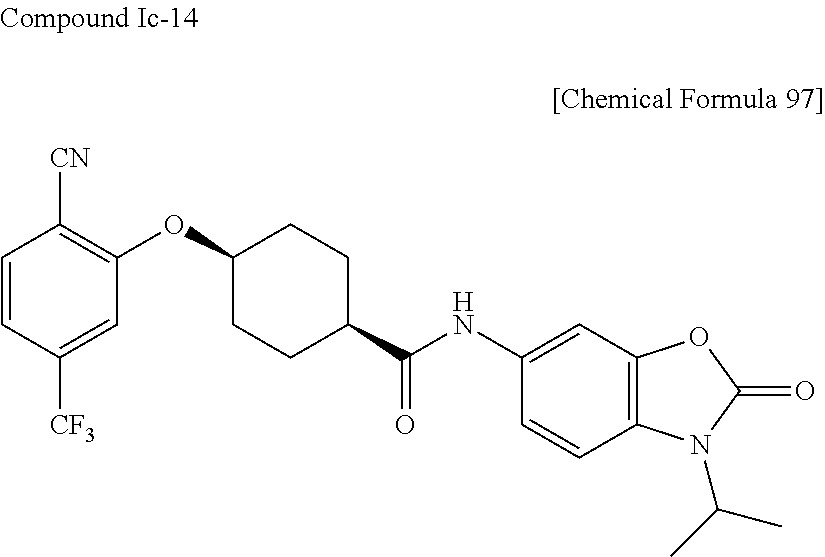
C1=CC([CF3])=CC(OC2CCC(C(NC3=CC4=C(C=C3)N(C(C)C)C(=O)O4)=O)CC2)=C1[CN]
